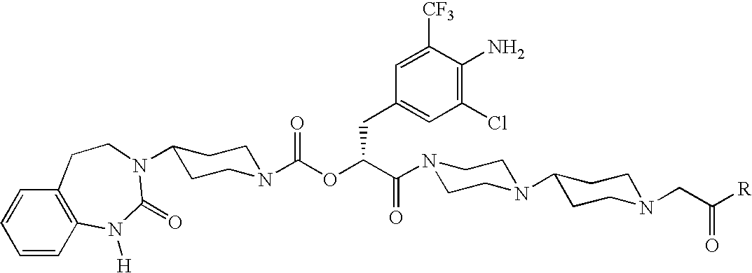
C1=CC2=C(C=C1)CCN(C1CCN(C(OC(C(=O)N3CCN(C4CCN(CC([R])=O)CC4)CC3)CC3=CC(Cl)=C(N)C([CF3])=C3)=O)CC1)C(=O)N2[H]
